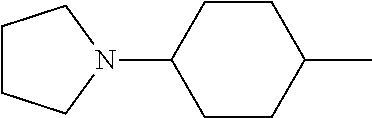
C1CC(C)CCC1N1CCCC1
